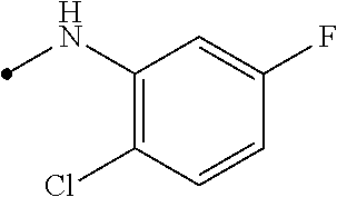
C1(NC)=C(Cl)C=CC(F)=C1
